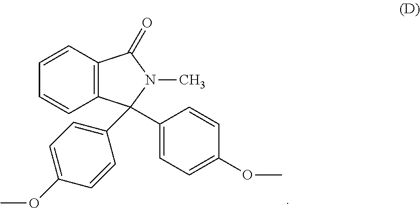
C1=CC2=C(C=C1)C(C1=CC=C(OC)C=C1)(C1=CC=C(OC)C=C1)N(C)C2=O
